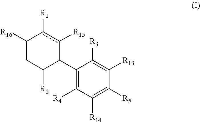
C1([R16])CC([R2])C(C2=C([R4])C([R14])=C([R5])C([R13])=C2[R3])c([R15])c1[R1]
